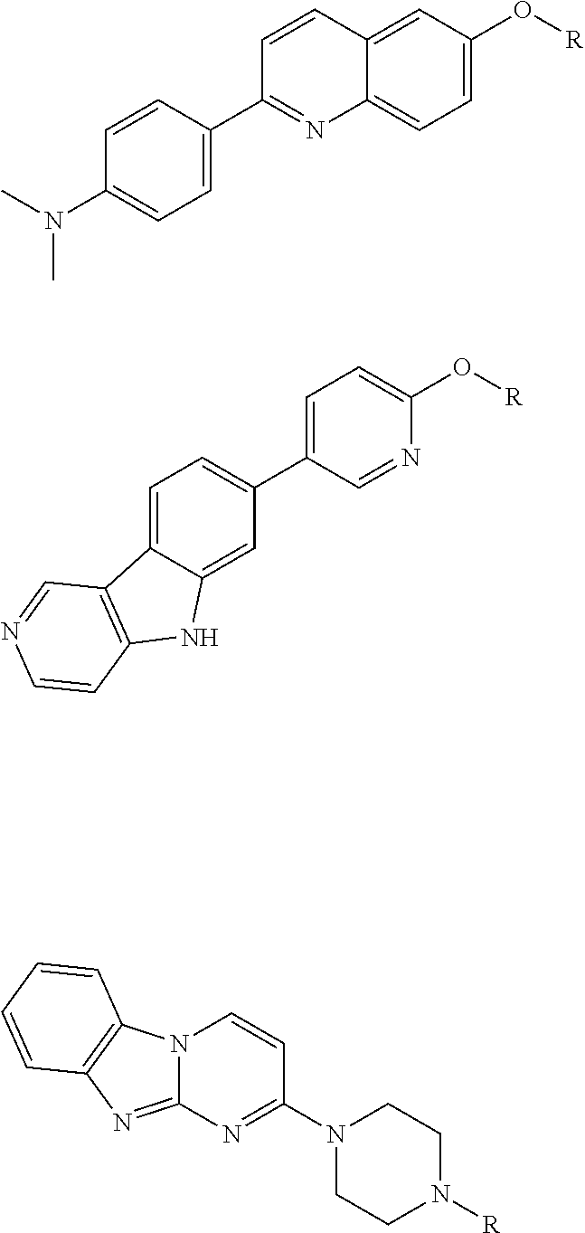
C1=C(C2=NC3=CC=C(O[R])C=C3C=C2)C=CC(N(C)C)=C1.C1=C(C2=CC=C3C(=C2)NC2=C3C=NC=C2)C=NC(O[R])=C1.N12C(=NC3=C1C=CC=C3)N=C(N1CCN([R])CC1)C=C2
